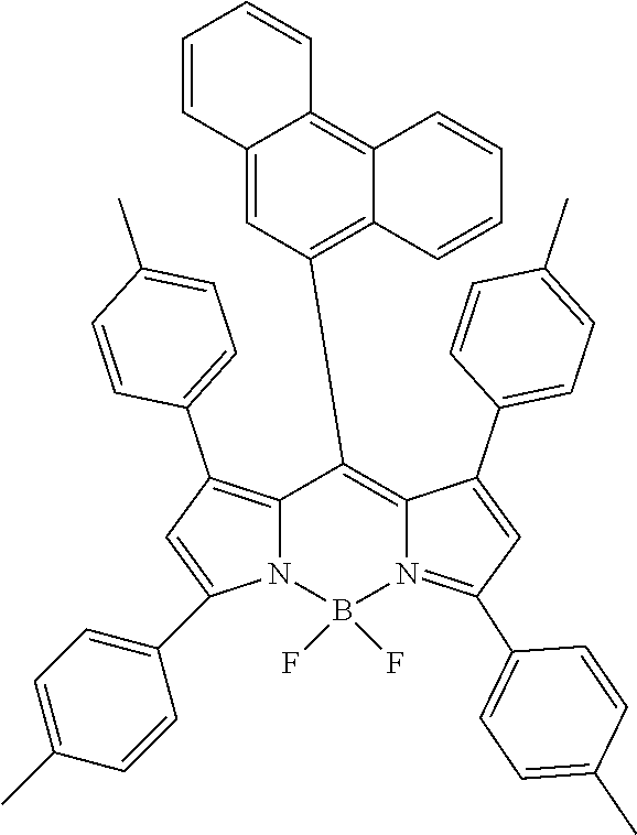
C1(C2=C3C(=C4C(=C2)C=CC=C4)C=CC=C3)=C2C(C3=CC=C(C)C=C3)=CC(C3=CC=C(C)C=C3)=N2B(F)(F)N2C1=C(C1=CC=C(C)C=C1)C=C2C1=CC=C(C)C=C1
